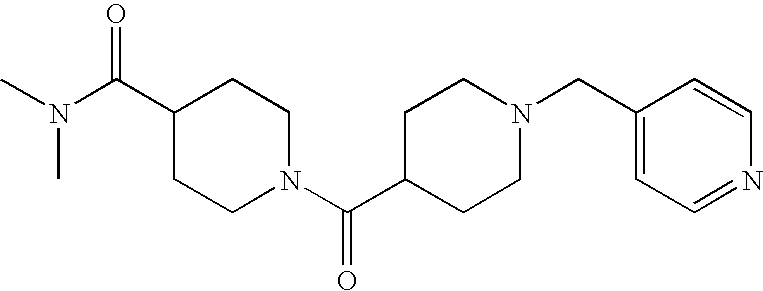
N(C(C1CCN(C(C2CCN(CC3=CC=NC=C3)CC2)=O)CC1)=O)(C)C
